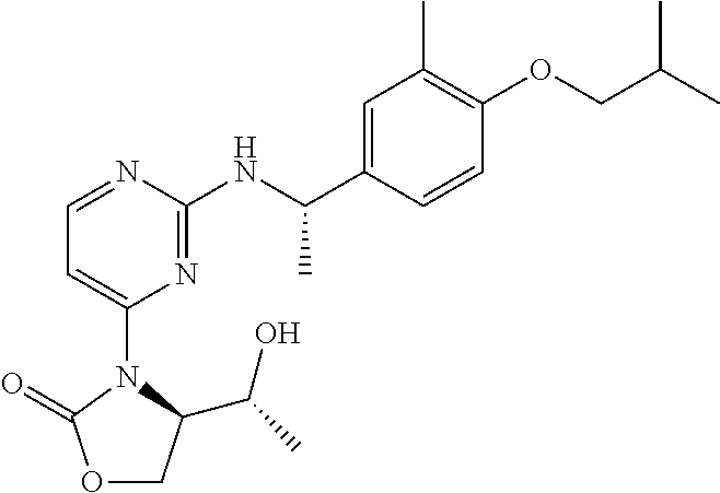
C1(C)=C(OCC(C)C)C=CC(C(NC2=NC(N3C(C(C)O)COC3=O)=CC=N2)C)=C1
